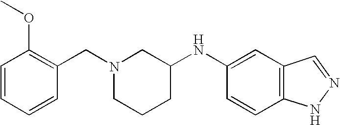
C1=CC=CC(CN2CCCC(NC3=CC4=C(C=C3)NN=C4)C2)=C1OC
